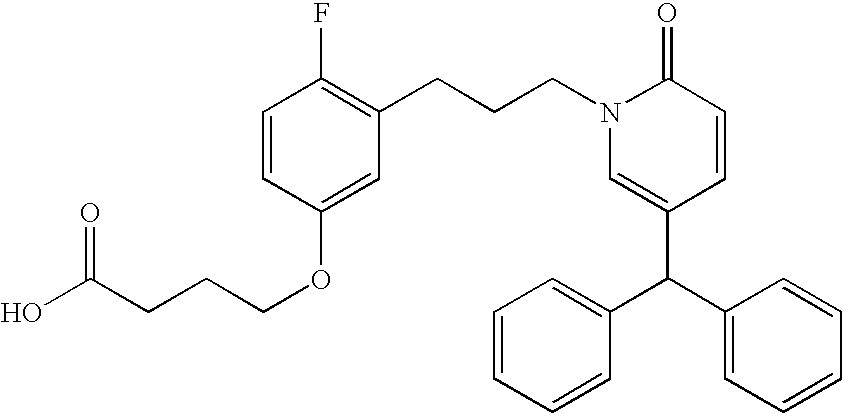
C1(C(C2=CC=CC=C2)C2=CC=CC=C2)=CN(CCCC2=C(F)C=CC(OCCCC(O)=O)=C2)C(=O)C=C1
